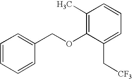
C1(C)=C(OCC2=CC=CC=C2)C(C[CF3])=CC=C1
